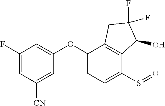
C1(F)=CC([CN])=CC(OC2=CC=C(S(=O)C)C3=C2CC(F)(F)C3O)=C1
